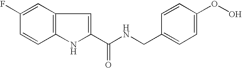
C1=C(F)C=CC2=C1C=C(C(NCC1=CC=C(OO)C=C1)=O)N2
